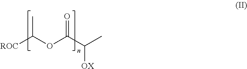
[ROC]C(OC(C(C)[OX])=O)C
